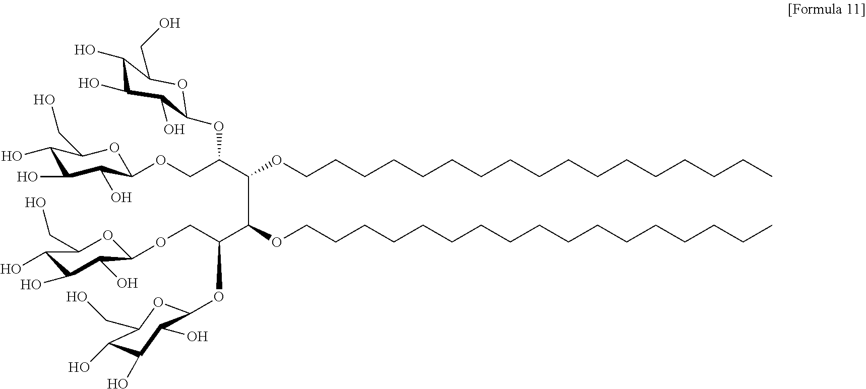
C1(O)C(O)C(O)C(OCC(C(C(C(COC2C(O)C(O)C(O)C(CO)O2)OC2C(O)C(O)C(O)C(CO)O2)OCCCCCCCCCCCCCCCCC)OCCCCCCCCCCCCCCCCC)OC2C(O)C(O)C(O)C(CO)O2)OC1CO
